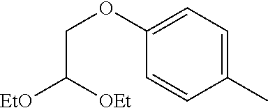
C1(C)=CC=C(OCC([OEt])[EtO])C=C1
